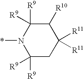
C1([R9])([R9])CC([R11])([R11])C([R10])C([R9])([R9])N1*
